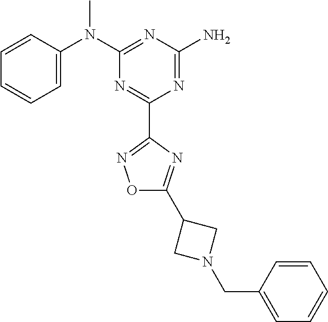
C1=CC(N(C2=NC(N)=NC(C3=NOC(C4CN(CC5=CC=CC=C5)C4)=N3)=N2)C)=CC=C1
